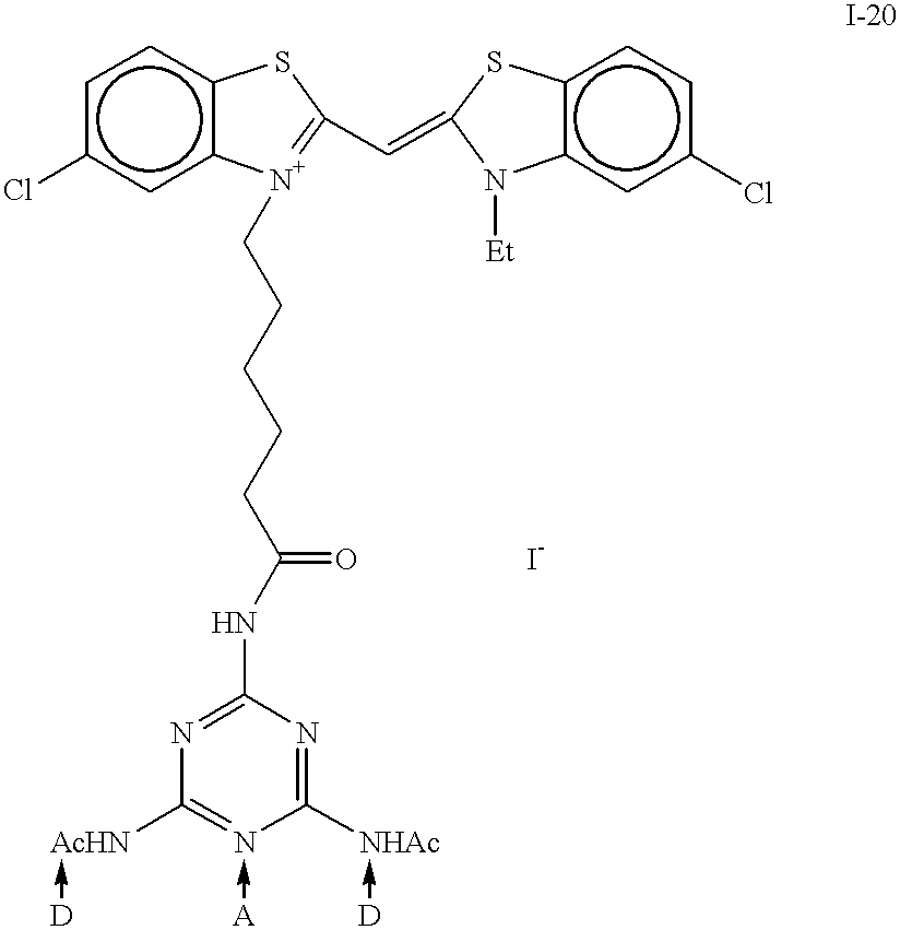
Clc1cc2c(cc1)SC(C=C1Sc3c(cc(Cl)cc3)N1[Et])=[N+]2CCCCCC(NC1=NC([AcHN]-[D])=[N-](-[A])C([NHAc]-[D])=N1)=O
